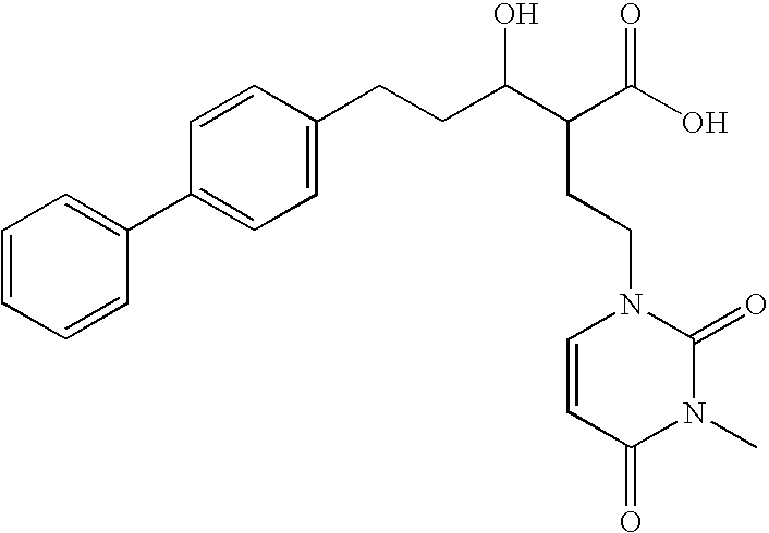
C1=CC=CC(C2=CC=C(CCC(O)C(CCN3C=CC(=O)N(C)C3=O)C(O)=O)C=C2)=C1
